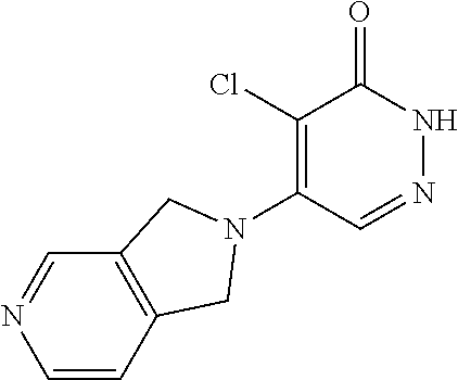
C1(Cl)=C(N2CC3=C(C=NC=C3)C2)C=NNC1=O
